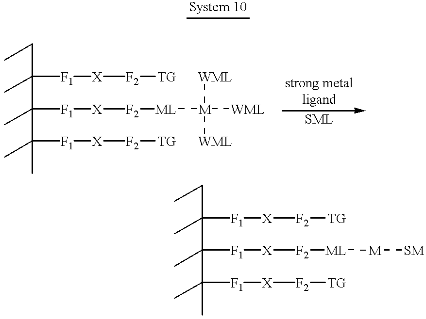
CCC(C)(C(C)(C(C)(C)[F1][X][F2][TG])[F1][X][F2][ML][M]([WML])([WML])[WML])[F1][X][F2][TG].CCC(C)(C(C)(C(C)(C)[F1][X][F2][TG])[F1][X][F2][ML][M][SM])[F1][X][F2][TG]
